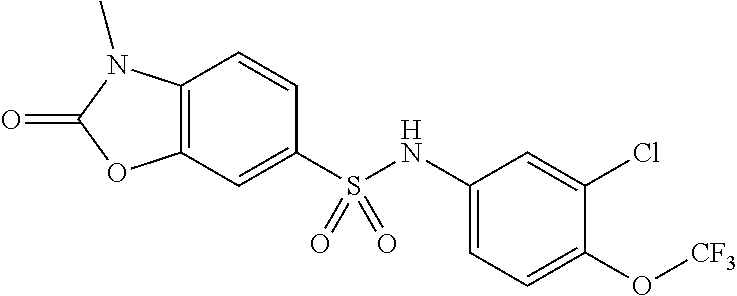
C1=CC2=C(C=C1S(NC1=CC=C(O[CF3])C(Cl)=C1)(=O)=O)OC(=O)N2C
